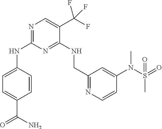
C1=C(NC2=NC=C(C(F)(F)F)C(NCC3=NC=CC(N(S(=O)(C)=O)C)=C3)=N2)C=CC(C(N)=O)=C1
